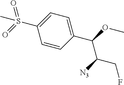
S(C1=CC=C(C(OC)C([N3])CF)C=C1)(=O)(=O)C
